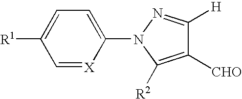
C1=[X]C(N2N=C([H])C([CHO])=C2[R2])=CC=C1[R1]
